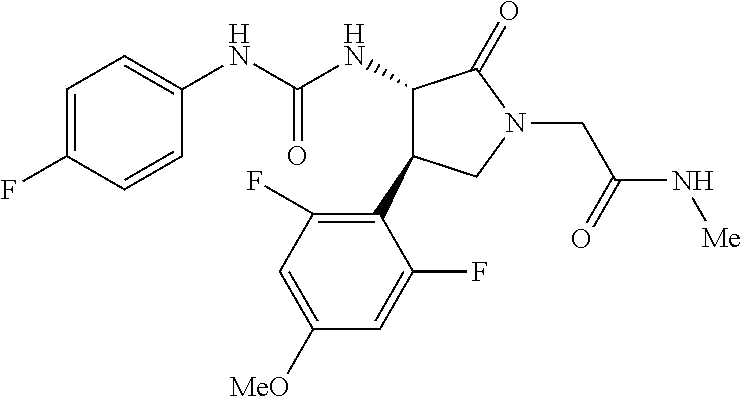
C1=C(F)C=CC(NC(NC2C(C3=C(F)C=C([MeO])C=C3F)CN(CC(N[Me])=O)C2=O)=O)=C1
